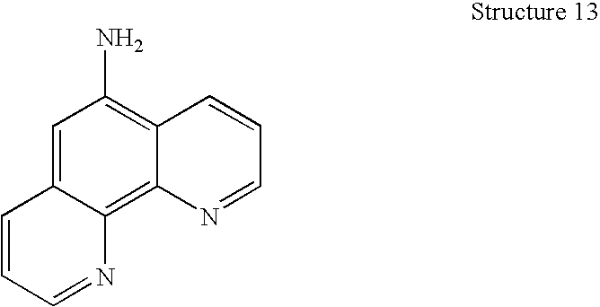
C1=CC=NC2=C3C(=C(N)C=C12)C=CC=N3
